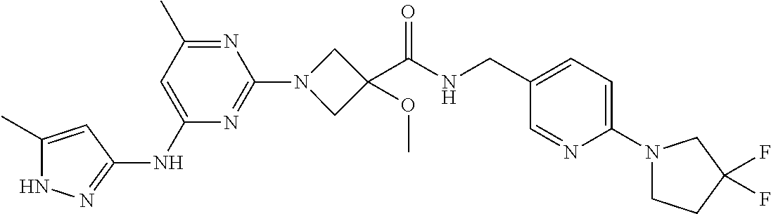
N1C(C)=CC(NC2=CC(C)=NC(N3CC(C(NCC4=CC=C(N5CCC(F)(F)C5)N=C4)=O)(OC)C3)=N2)=N1
